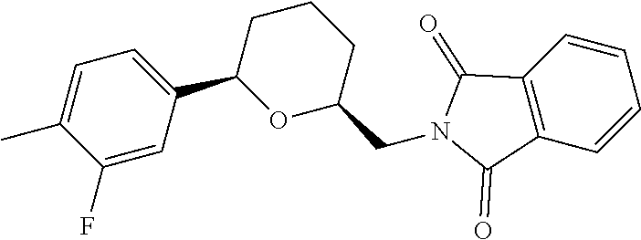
C1(=O)C2=C(C(=O)N1CC1CCCC(C3=CC=C(C)C(F)=C3)O1)C=CC=C2
